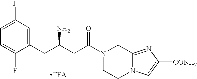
C1(CC(CC(N2CCN3C(=NC([CONH2])=C3)C2)=O)N)=CC(F)=CC=C1F.[TFA]
